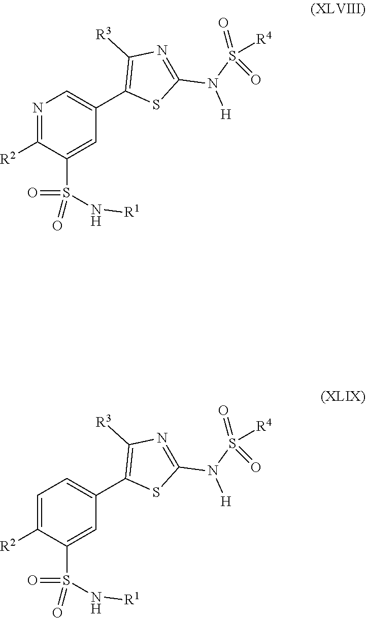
S(C1=CC(C2=C([R3])N=C(N(S(=O)([R4])=O)[H])S2)=CN=C1[R2])(=O)(=O)N[R1].S(C1=CC(C2=C([R3])N=C(N(S(=O)([R4])=O)[H])S2)=CC=C1[R2])(=O)(=O)N[R1]
